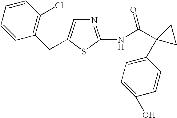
N1=C(NC(C2(C3=CC=C(O)C=C3)CC2)=O)SC(CC2=C(Cl)C=CC=C2)=C1
